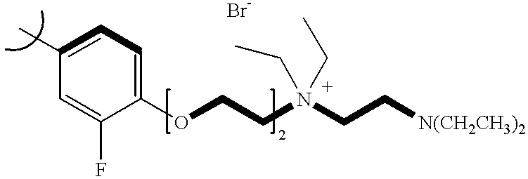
C1(C)=CC=C(OCCN(CC[N(CH2CH3)2])(CC)CC)C(F)=C1
